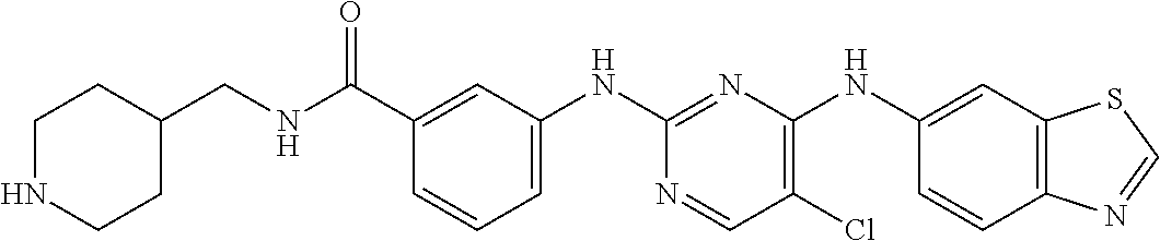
C12=C(N=CS1)C=CC(NC1=C(Cl)C=NC(NC3=CC=CC(C(NCC4CCNCC4)=O)=C3)=N1)=C2
